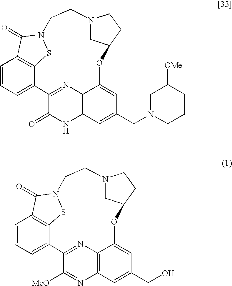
C1=CC=C2C3=C1C(=O)N(S3)CCN1CC(CC1)OC1=CC(CN3CCCC([OMe])C3)=CC3=C1N=C2C(=O)N3.C1=CC=C2C3=C1C(=O)N(S3)CCN1CC(CC1)OC1=CC(CO)=CC3=C1N=C2C([MeO])=N3
